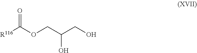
[R116]C(OCC(CO)O)=O
